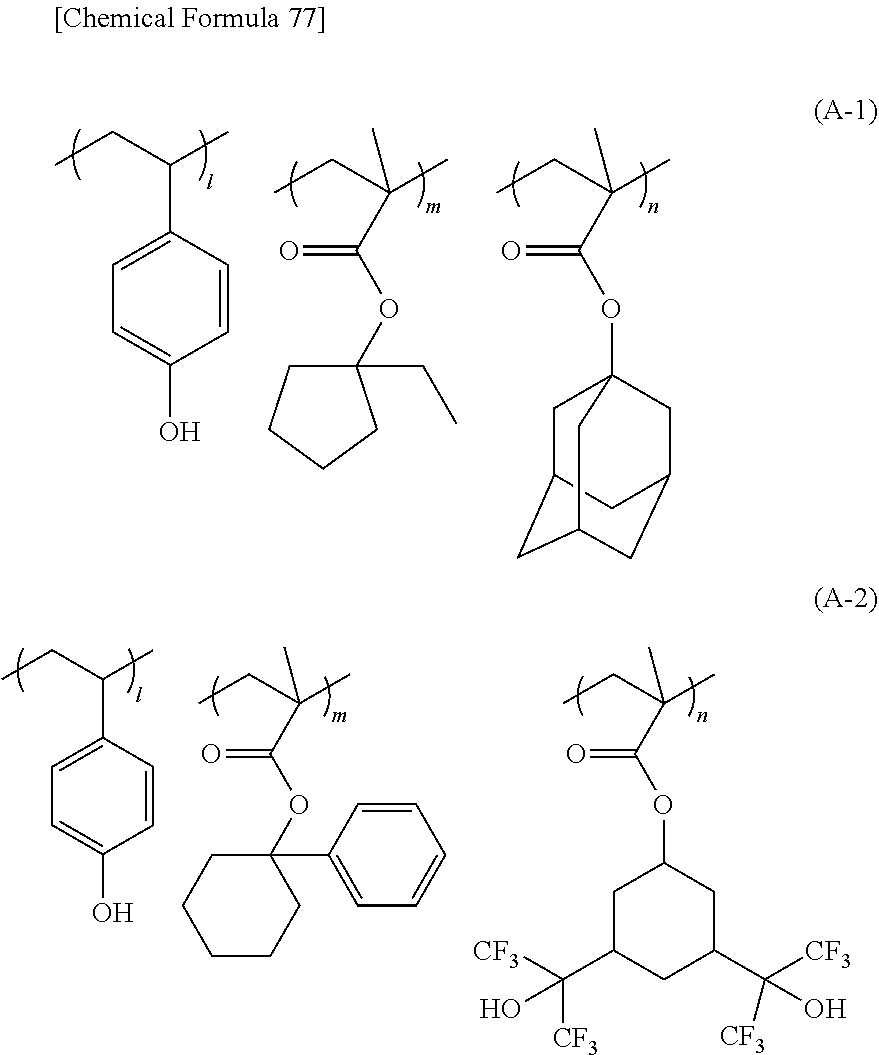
CCC(C)C1=CC=C(O)C=C1.CCC(C)(C)C(OC1(CC)CCCC1)=O.CCC(C)(C)C(OC12CC3CC(CC(C1)C3)C2)=O.CCC(C)C1=CC=C(O)C=C1.CCC(C)(C)C(OC1(C2=CC=CC=C2)CCCCC1)=O.CCC(C)(C)C(OC1CC(C(O)([CF3])[CF3])CC(C(O)([CF3])[CF3])C1)=O
